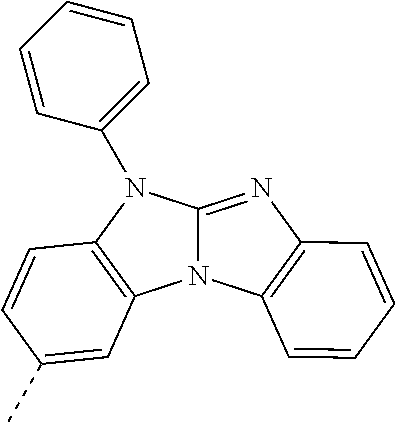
N12C(=NC3=C1C=CC=C3)N(C1=CC=CC=C1)C1=C2C=C(C)C=C1
